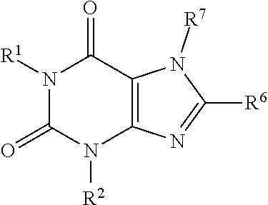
C1(=O)N([R2])C2=C(C(=O)N1[R1])N([R7])C([R6])=N2
